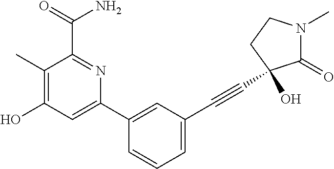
C1(O)=C(C)C(C(N)=O)=NC(C2=CC(C#CC3(O)C(=O)N(C)CC3)=CC=C2)=C1
